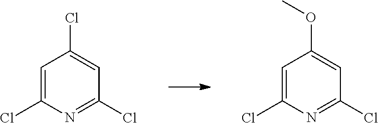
C1=C(Cl)N=C(Cl)C=C1Cl.C1=C(Cl)N=C(Cl)C=C1OC
